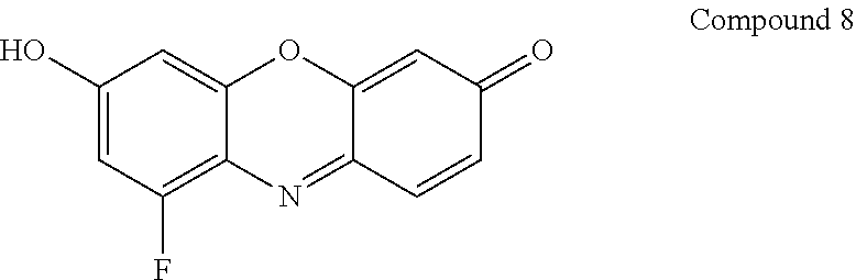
C1(O)=CC(F)=C2C(=C1)OC1=CC(=O)C=CC1=N2
